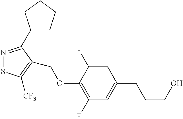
C(OC1=C(F)C=C(CCCO)C=C1F)C1=C([CF3])SN=C1C1CCCC1
